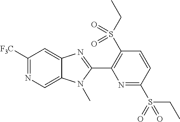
C1([F3C])=NC=C2C(=C1)N=C(C1=C(S(CC)(=O)=O)C=CC(S(CC)(=O)=O)=N1)N2C
